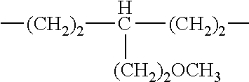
C([(CH2)2]C)([(CH2)2]C)[(CH2)2OCH3]
